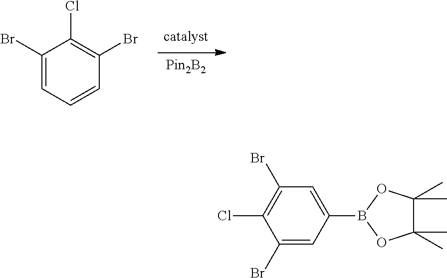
[Pin2B2].C1(Br)=CC=CC(Br)=C1Cl.C1(Br)=CC(B2OC(C)(C)C(C)(C)O2)=CC(Br)=C1Cl
